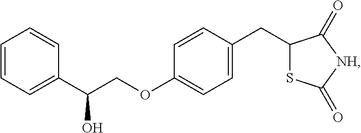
C1=CC=C(C(O)COC2=CC=C(CC3SC(=O)[NH]C3=O)C=C2)C=C1
